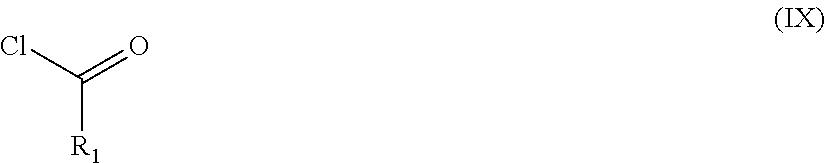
C([R1])(Cl)=O
